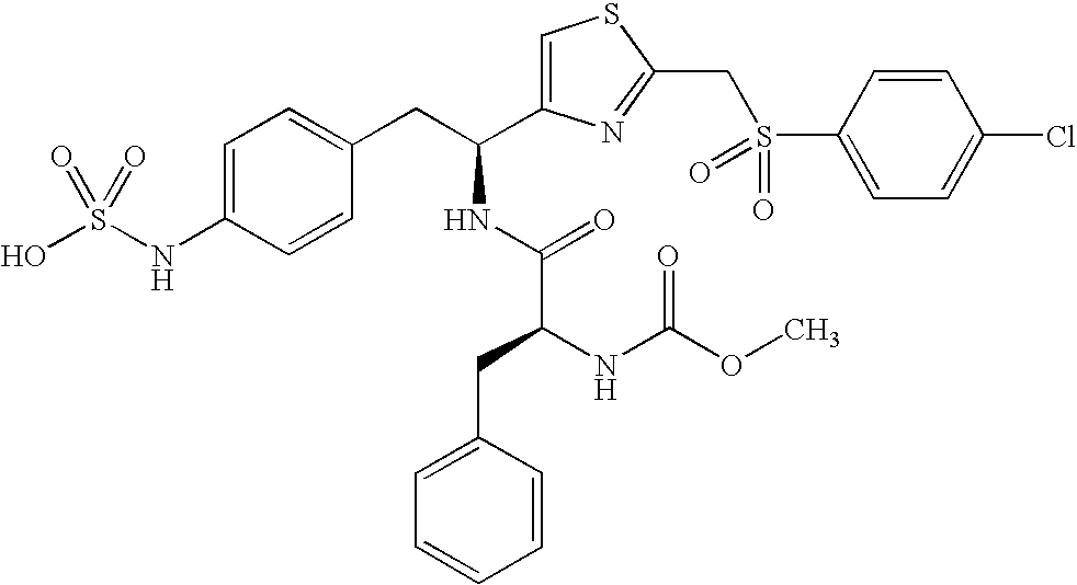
C1=C(NS(O)(=O)=O)C=CC(CC(NC(C(NC(OC)=O)CC2=CC=CC=C2)=O)C2=CSC(CS(C3=CC=C(Cl)C=C3)(=O)=O)=N2)=C1
